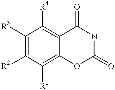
C1([R3])=C([R2])C([R1])=C2C(=C1[R4])C(=O)NC(=O)O2
